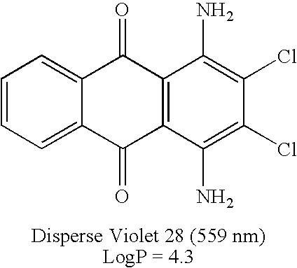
C1=CC=C2C(=C1)C(=O)C1=C(C2=O)C(N)=C(Cl)C(Cl)=C1N
